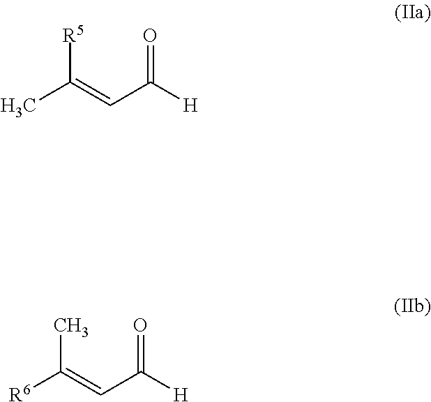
CC(=CC([H])=O)[R5].[R6]C(=CC([H])=O)C
